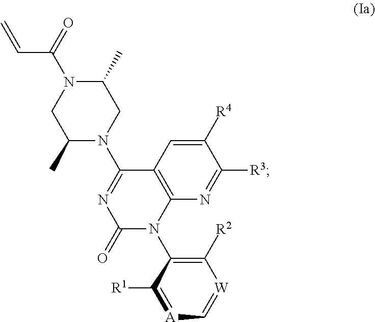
C1(C)N(C(=O)C=C)CC(C)N(C2=NC(=O)N(C3=C([R2])[W]=C[A]=C3[R1])C3=C2C=C([R4])C([R3])=N3)C1
